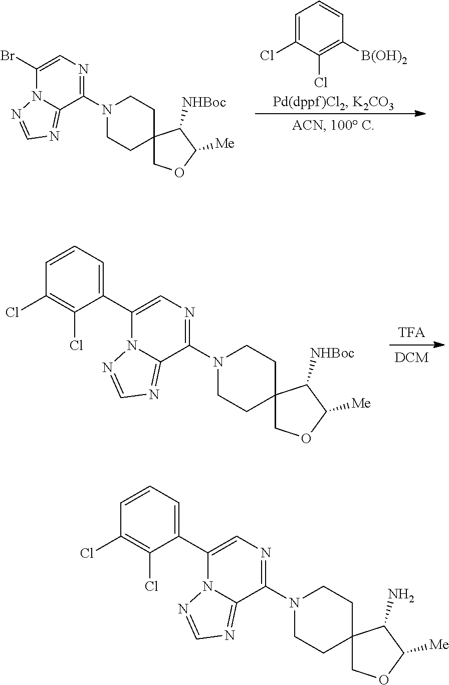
C1=C(Cl)C(Cl)=C([B(OH)2])C=C1.C1(N2CCC3(CC2)COC([Me])C3[NHBoc])=NC=C(Br)N2C1=NC=N2.C1(N2CCC3(CC2)COC([Me])C3[NHBoc])=NC=C(C2=CC=CC(Cl)=C2Cl)N2C1=NC=N2.C1(N2CCC3(CC2)COC([Me])C3N)=NC=C(C2=CC=CC(Cl)=C2Cl)N2C1=NC=N2
